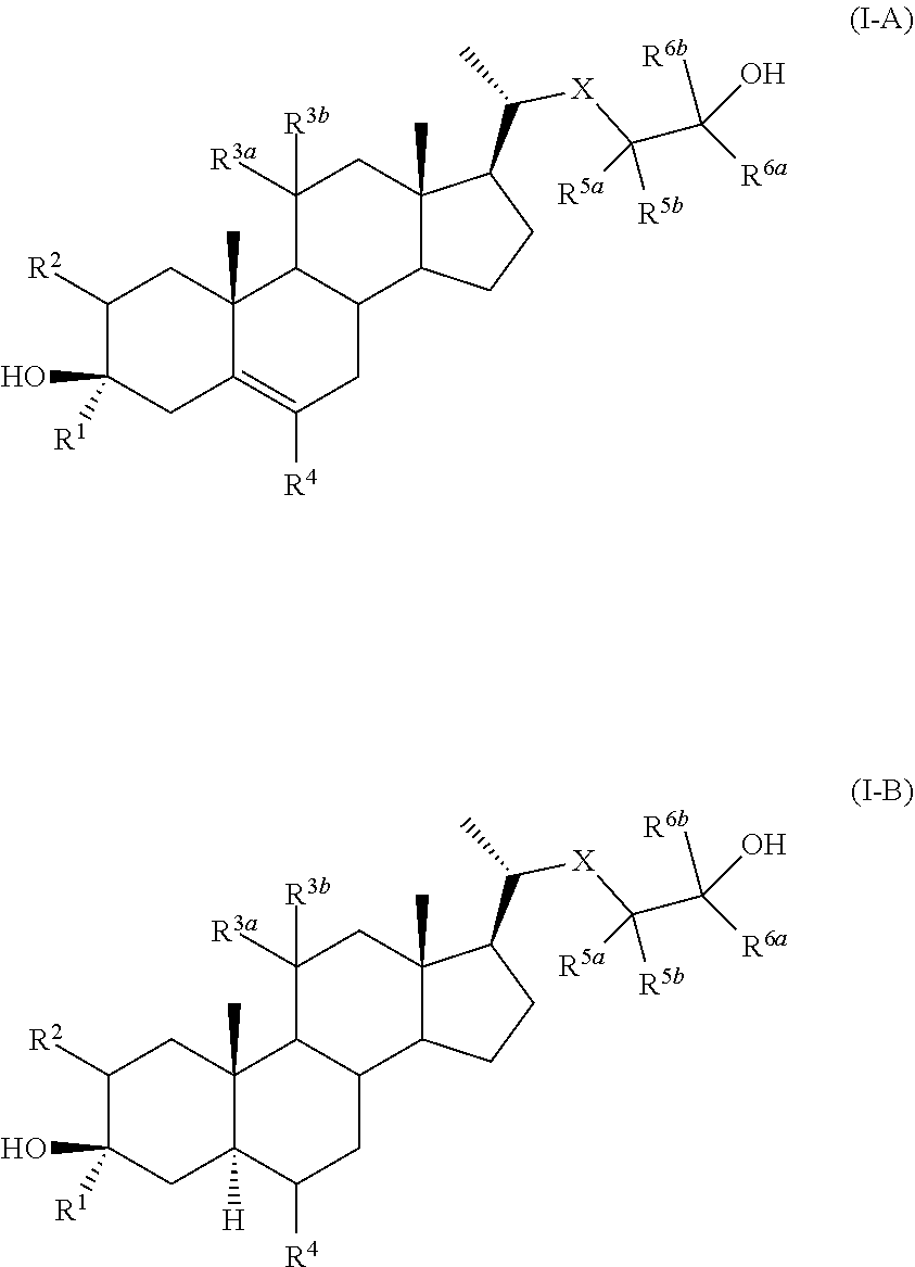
C1([R2])C(O)([R1])CC2=C([R4])CC3C(C2(C)C1)C([R3a])([R3b])CC1(C)C3CCC1C(C)[X]C(C([R6b])(O)[R6a])([R5b])[R5a].C1([R2])C(O)([R1])CC2([H])C(C)(C1)C1C(CC2[R4])C2C(C)(CC1([R3a])[R3b])C(C(C)[X]C(C([R6b])(O)[R6a])([R5b])[R5a])CC2
